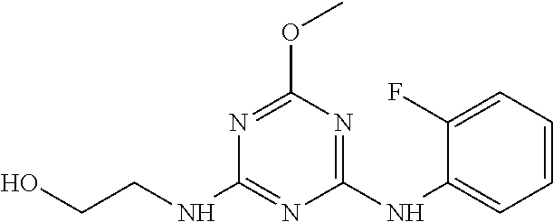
OCCNC1=NC(NC2=CC=CC=C2F)=NC(OC)=N1
